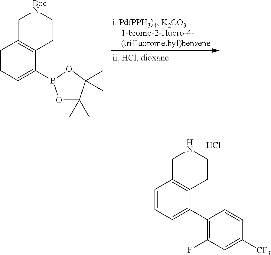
C1C2=C(CC[BocN]1)C(B1OC(C)(C)C(C)(C)O1)=CC=C2.C1C2=C(CCN1)C(C1=C(F)C=C([CF3])C=C1)=CC=C2.Cl
